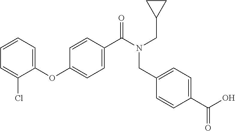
C1=CC=C(OC2=CC=C(C(N(CC3CC3)CC3=CC=C(C(O)=O)C=C3)=O)C=C2)C(Cl)=C1
